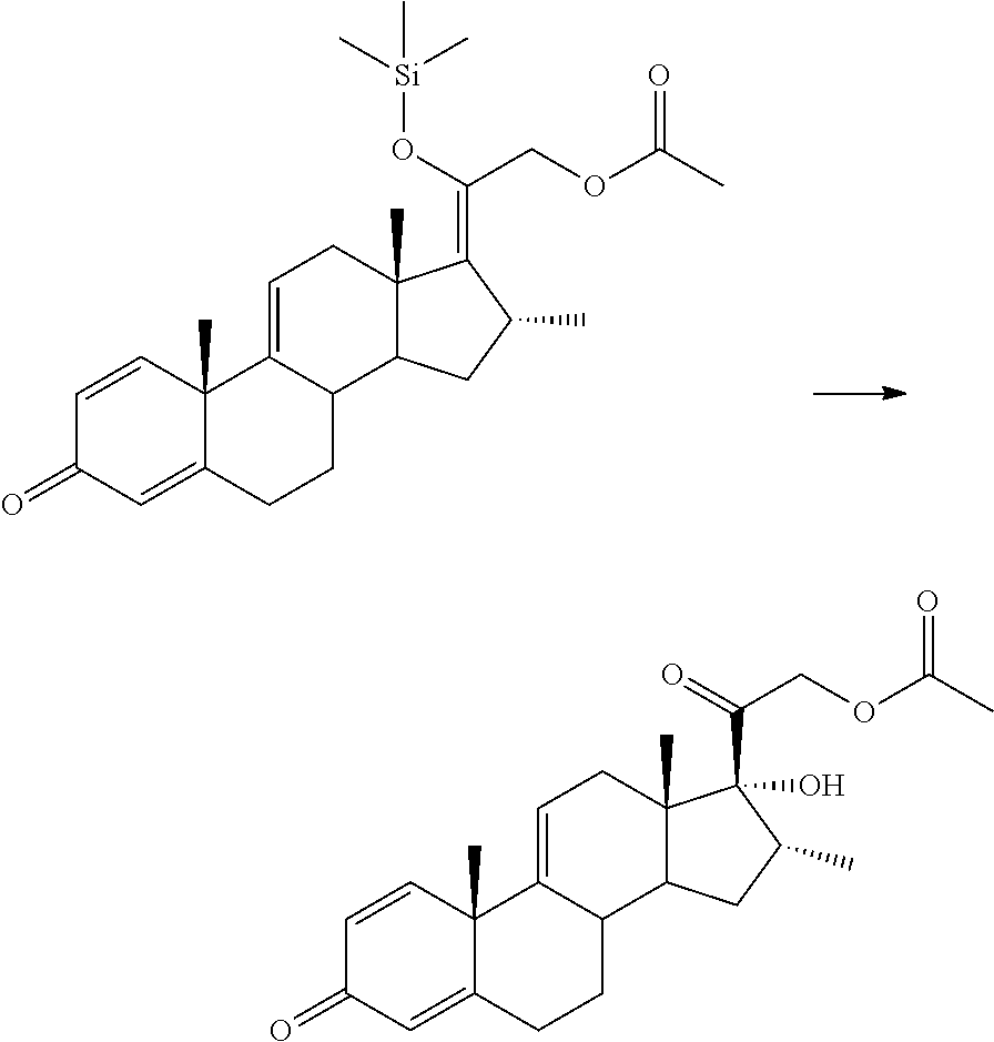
C1=CC2(C)C(=CC1=O)CCC1C2=CCC2(C)C1CC(C)C2(C(=O)COC(C)=O)O.C1=CC2(C)C(=CC1=O)CCC1C2=CCC2(C)C1CC(C)C2=C(O[Si](C)(C)C)COC(C)=O
